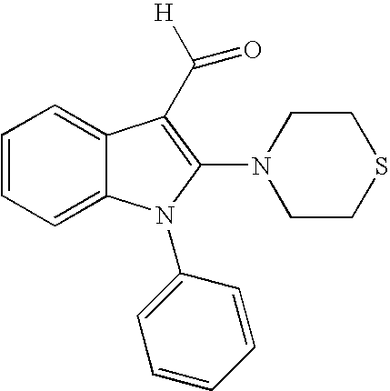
C1=CC=C2C(=C1)C(C([H])=O)=C(N1CCSCC1)N2C1=CC=CC=C1
